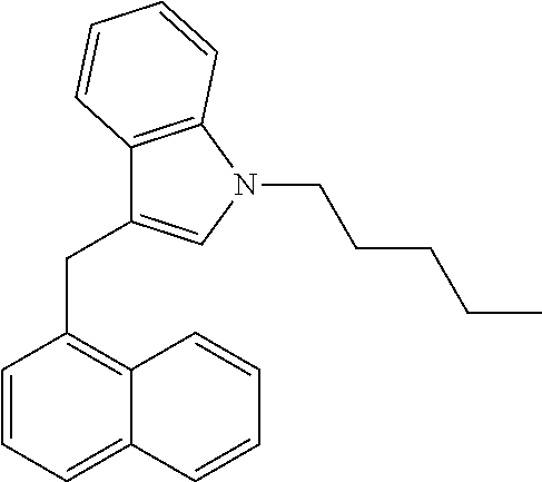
C1=CC=C2C(=C1CC1=CN(CCCCC)C3=C1C=CC=C3)C=CC=C2
